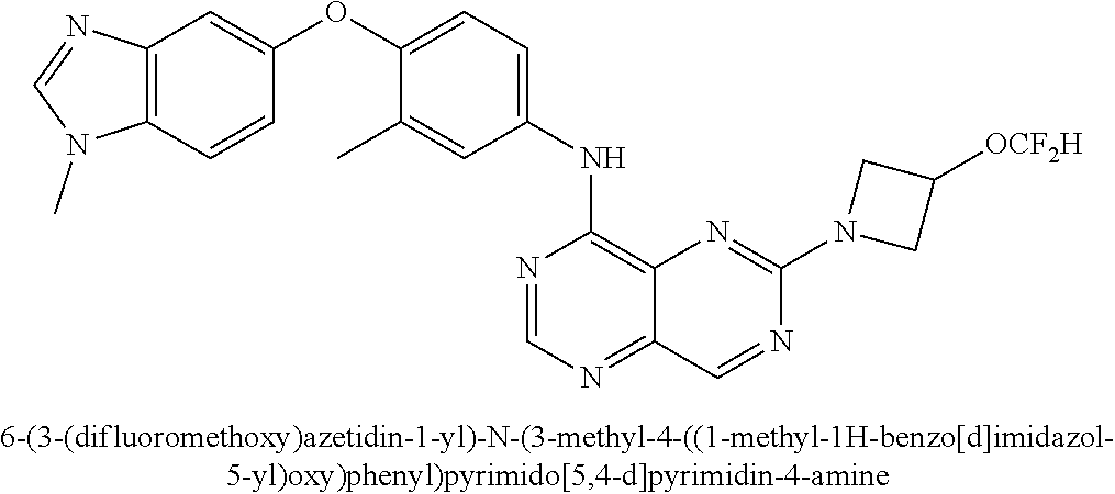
C12=C(C=CC(OC3=CC=C(NC4=C5C(=NC=N4)C=NC(N4CC([OCF2H])C4)=N5)C=C3C)=C1)N(C)C=N2
